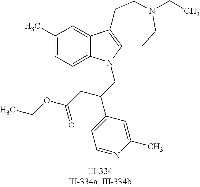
C12=CC(C)=CC=C1N(CC(C1=CC=NC(C)=C1)CC(OCC)=O)C1=C2CCN(CC)CC1
